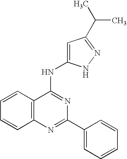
C12=C(N=C(C3=CC=CC=C3)N=C1NC1=CC(C(C)C)=NN1)C=CC=C2
